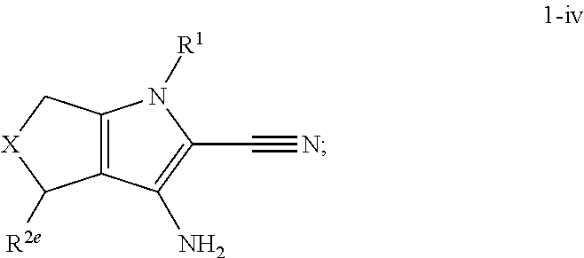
C12=C(C(N)=C(C#N)N1[R1])C([R2e])[X]C2
